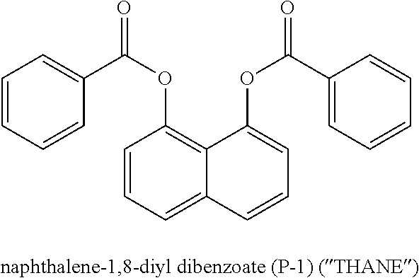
C1=CC=CC(C(OC2=C3C(=CC=C2)C=CC=C3OC(C2=CC=CC=C2)=O)=O)=C1
